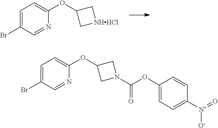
BrC1=CC=C(OC2C[NHHCl]C2)N=C1.BrC1=CC=C(OC2CN(C(OC3=CC=C([N+](=O)[O-])C=C3)=O)C2)N=C1
